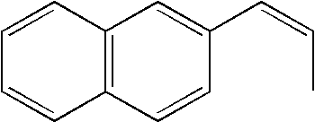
C12=C(C=CC(C=CC)=C1)C=CC=C2
